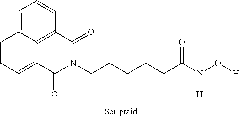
C1=C2C3=C(C=C1)C(=O)N(CCCCCC(N(O[H])[H])=O)C(=O)C3=CC=C2
